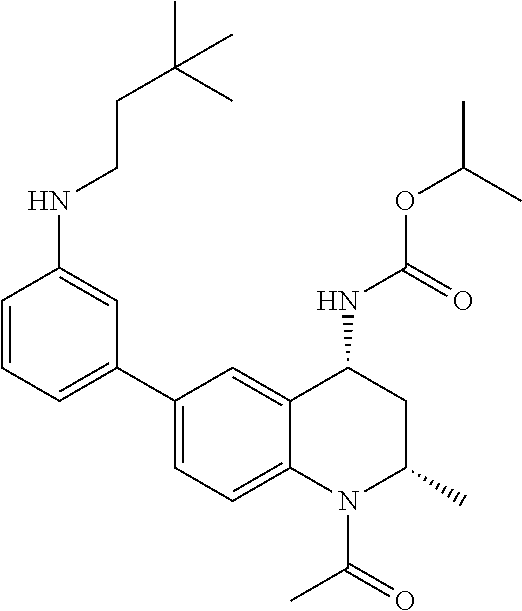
C(OC(C)C)(NC1CC(C)N(C(C)=O)C2=CC=C(C3=CC=CC(NCCC(C)(C)C)=C3)C=C12)=O
